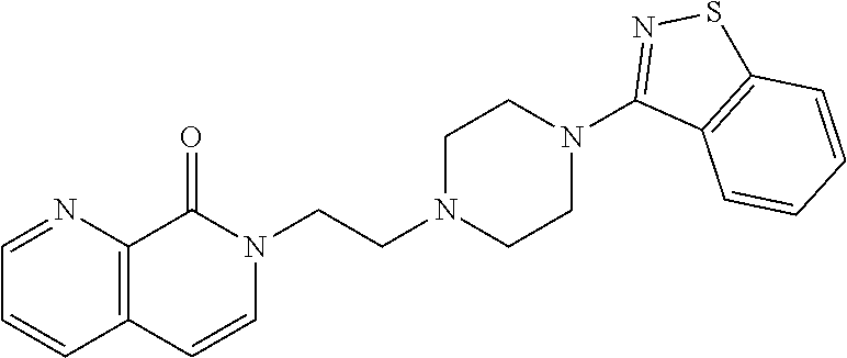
C1=CC2=C(N=C1)C(=O)N(CCN1CCN(C3=NSC4=C3C=CC=C4)CC1)C=C2
